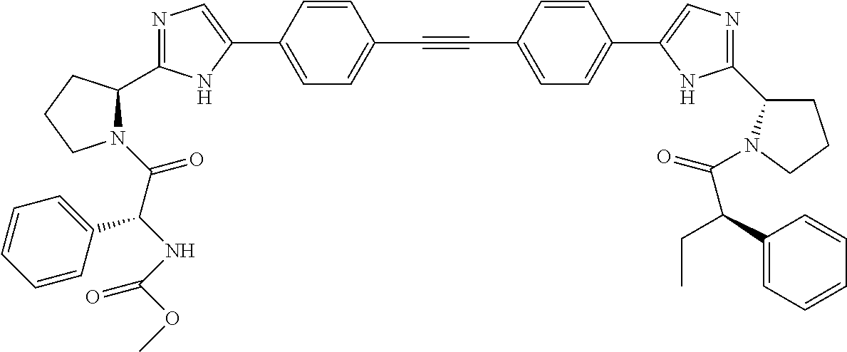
N1=C(C2N(C(C(NC(OC)=O)C3=CC=CC=C3)=O)CCC2)NC(C2=CC=C(C#CC3=CC=C(C4=CN=C(C5CCCN5C(=O)C(C5=CC=CC=C5)CC)N4)C=C3)C=C2)=C1
